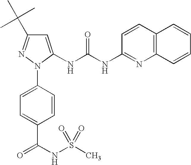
C1=C(NC(NC2=NC3=C(C=C2)C=CC=C3)=O)N(C2=CC=C(C(NS(C)(=O)=O)=O)C=C2)N=C1C(C)(C)C
